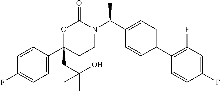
C1(C2(CC(C)(O)C)CCN(C(C3=CC=C(C4=C(F)C=C(F)C=C4)C=C3)C)C(=O)O2)=CC=C(F)C=C1
